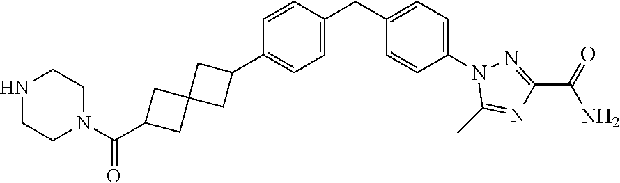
C1=CC(CC2=CC=C(N3C(C)=NC(C(=O)N)=N3)C=C2)=CC=C1C1CC2(C1)CC(C(N1CCNCC1)=O)C2
